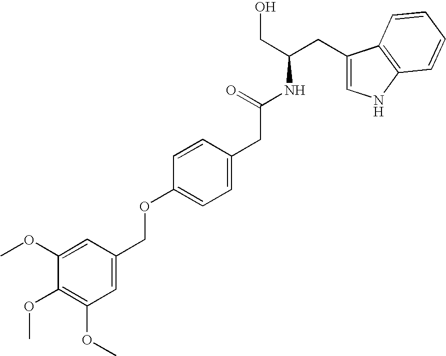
C1(CC(CO)NC(CC2=CC=C(OCC3=CC(OC)=C(OC)C(OC)=C3)C=C2)=O)=CNC2=C1C=CC=C2
